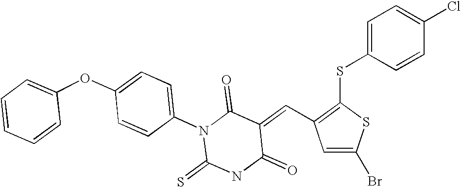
S(C1=C(C=C2C(=O)N(C3=CC=C(OC4=CC=CC=C4)C=C3)C(=S)NC2=O)C=C(Br)S1)C1=CC=C(Cl)C=C1
